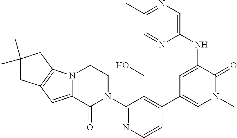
C1(N2CCN3C(=CC4=C3CC(C)(C)C4)C2=O)=NC=CC(C2=CN(C)C(=O)C(NC3=CN=C(C)C=N3)=C2)=C1CO
